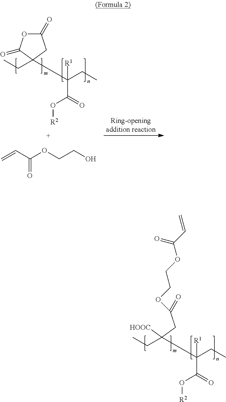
C(CC([HOOC])(CC)C(CC)(C(=O)O[R2])[R1])(=O)OCCOC(=O)C=C.C1(=O)OC(=O)C(CC)(C(CC)(C(=O)O[R2])[R1])C1.C=CC(OCCO)=O
